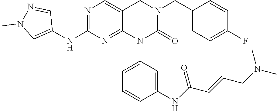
N1=C(NC2=CN(C)N=C2)N=C2C(=C1)CN(CC1=CC=C(F)C=C1)C(=O)N2C1=CC=CC(NC(C=CCN(C)C)=O)=C1
